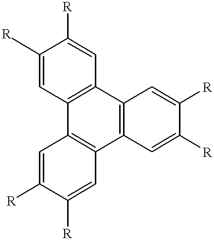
C1(C)=CC2=C(C=C1[R])C1=C(C3=C2C=C([R])C([R])=C3)C=C([R])C([R])=C1.[R]
